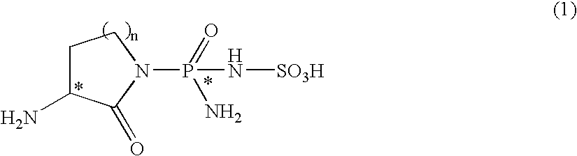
C1C(N)C(=O)N(P(N[SO3H])(N)=O)C1
